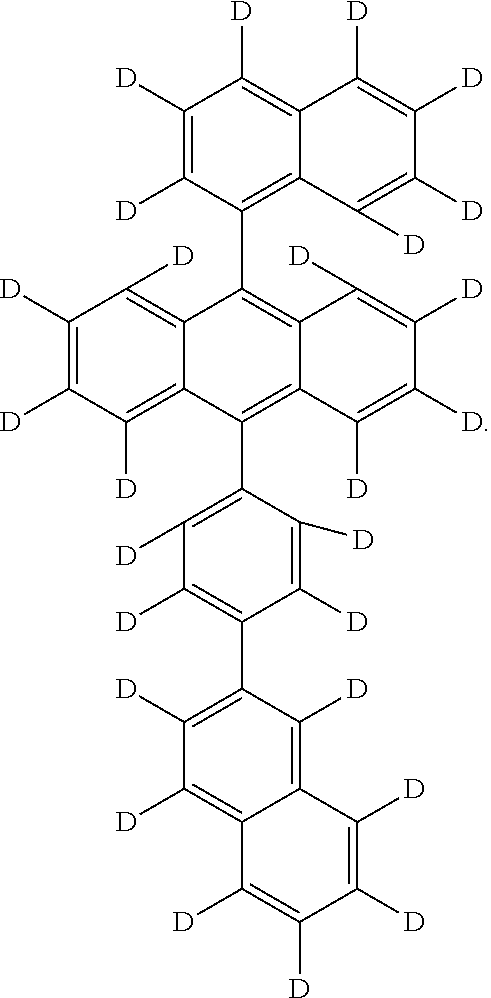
C1([D])=C([D])C(C2=C3C(=C(C4=C([D])C([D])=C(C5=C([D])C([D])=C6C(=C5[D])C([D])=C([D])C([D])=C6[D])C([D])=C4[D])C4=C([D])C([D])=C([D])C([D])=C24)C([D])=C([D])C([D])=C3[D])=C2C(=C1[D])C([D])=C([D])C([D])=C2[D]
